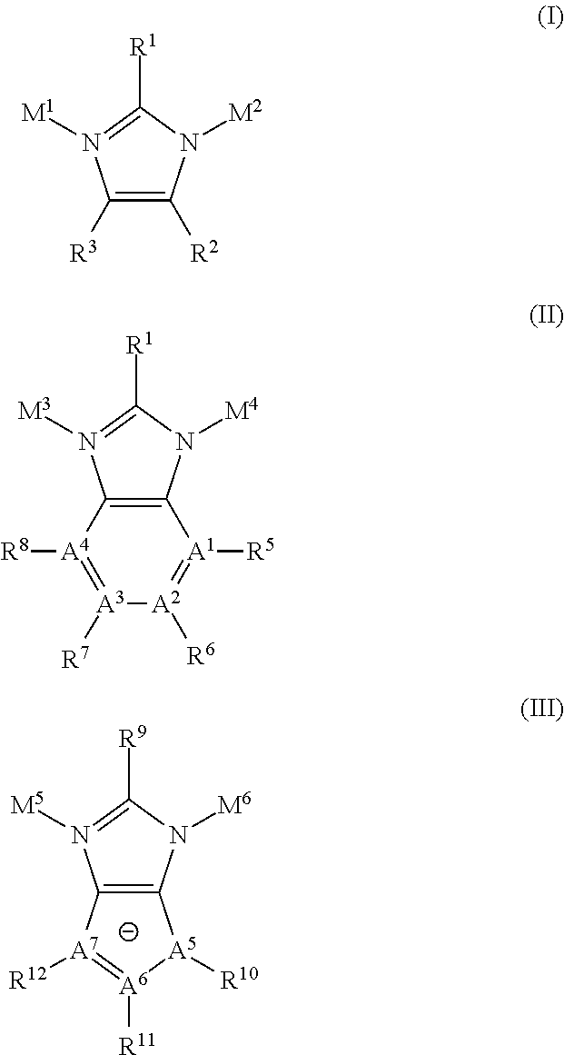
C1([R3])=C([R2])N([M2])C([R1])=N1[M1].C12=C(N([M4])C([R1])=N1[M3])[A1]([R5])=[A2]([R6])[A3]([R7])=[A4]2[R8].C12=C(N([M6])C([R9])=N1[M5])[A5]([R10])[A6]([R11])=[A7]2[R12]
